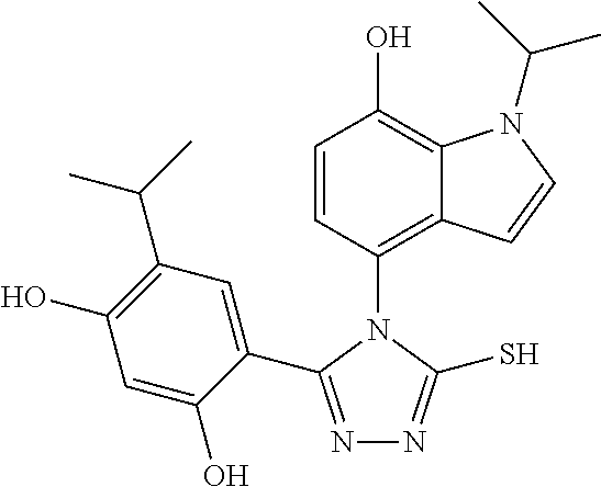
N1=C(C2=CC(C(C)C)=C(O)C=C2O)N(C2=C3C(=C(O)C=C2)N(C(C)C)C=C3)C(S)=N1
